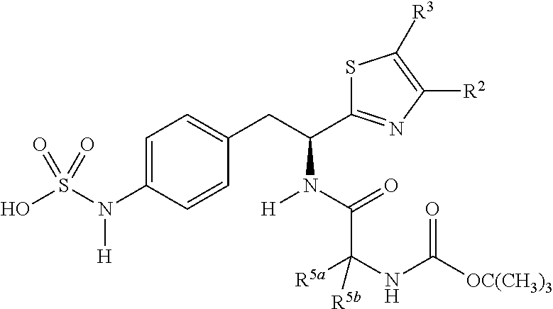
C1=C(N(S(O)(=O)=O)[H])C=CC(CC(C2=NC([R2])=C([R3])S2)N([H])C(=O)C(NC([OC(CH3)3])=O)([R5a])[R5b])=C1
